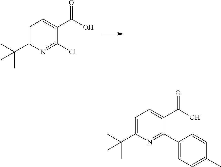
C1=C(C(C)(C)C)N=C(Cl)C(C(O)=O)=C1.C1=C(C(C)(C)C)N=C(C2=CC=C(C)C=C2)C(C(O)=O)=C1
